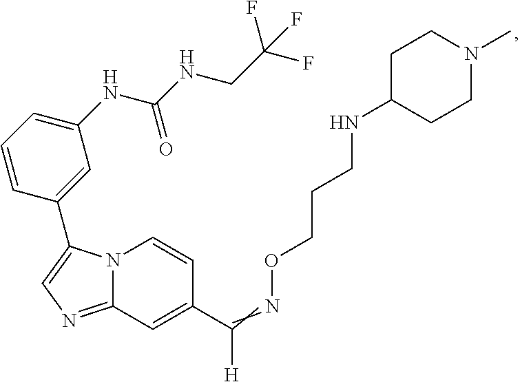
N12C(=NC=C1C1=CC(NC(NCC(F)(F)F)=O)=CC=C1)C=C(C(=NOCCCNC1CCN(C)CC1)[H])C=C2
